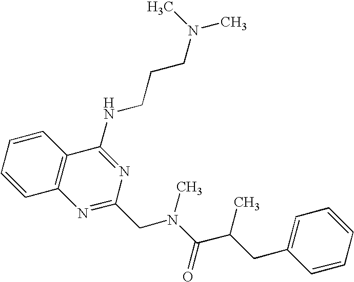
C1=CC=CC2=C1N=C(CN(C(=O)C(CC1=CC=CC=C1)C)C)N=C2NCCCN(C)C
